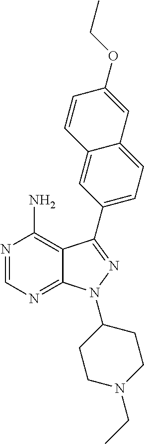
N1=CN=C2C(=C1N)C(C1=CC=C3C(=C1)C=CC(OCC)=C3)=NN2C1CCN(CC)CC1
